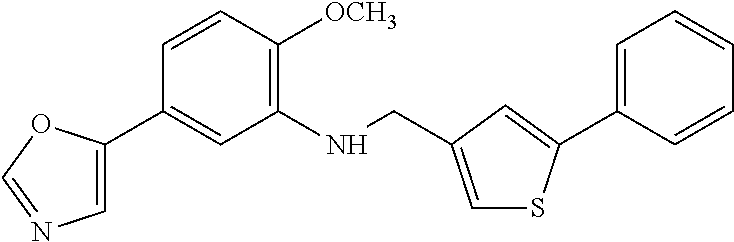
C1=CC([OCH3])=C(NCC2=CSC(C3=CC=CC=C3)=C2)C=C1C1=CN=CO1
